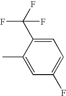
C1=C(C(F)(F)F)C(C)=CC(F)=C1
